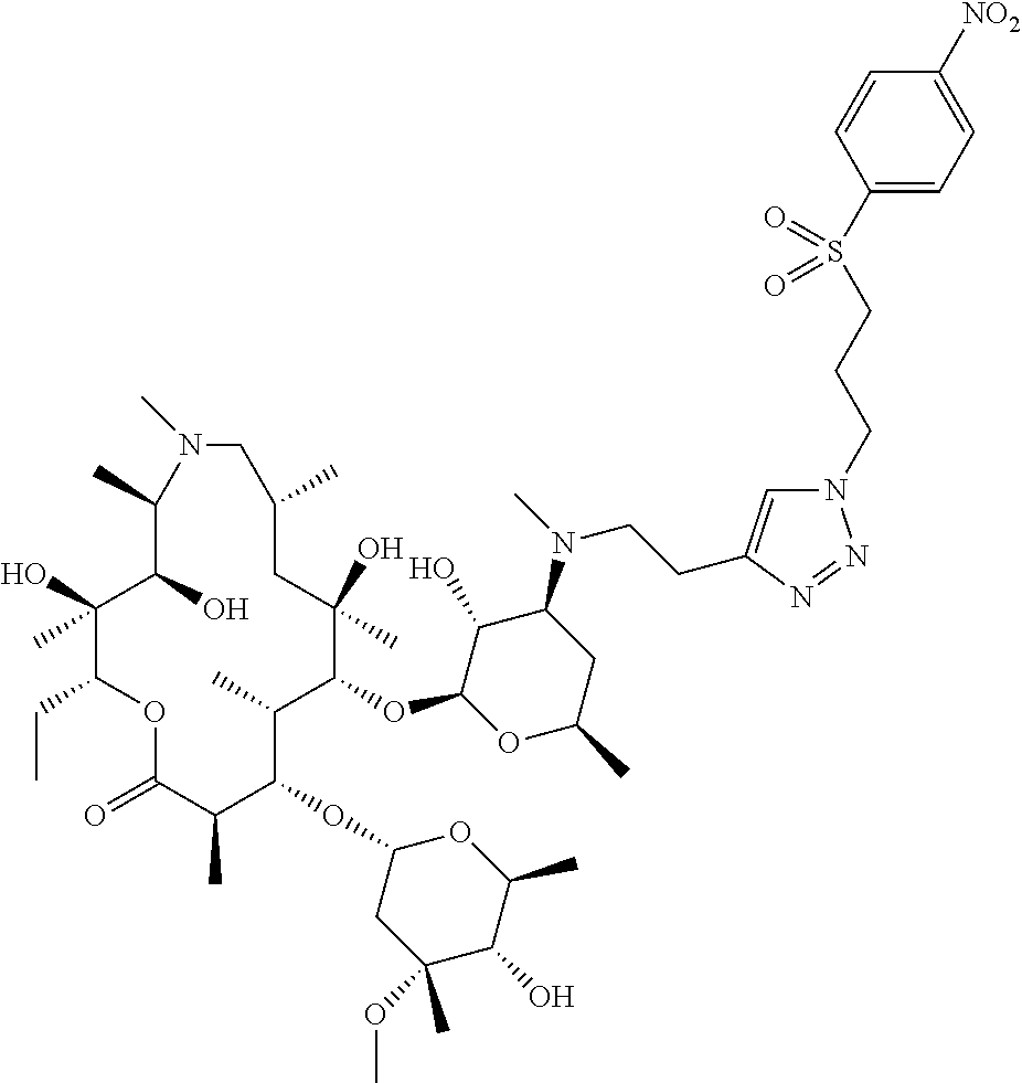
C1(O)C(OC2C(C)C(OC3CC(OC)(C)C(O)C(C)O3)C(C)C(=O)OC(CC)C(O)(C)C(O)C(C)N(C)CC(C)CC2(O)C)OC(C)CC1N(C)CCC1=CN(CCCS(C2=CC=C([NO2])C=C2)(=O)=O)N=N1
